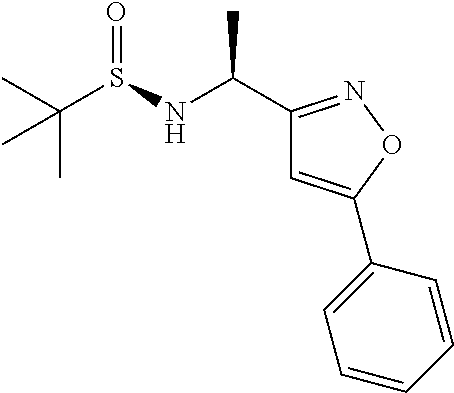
C(S(=O)NC(C1=NOC(C2=CC=CC=C2)=C1)C)(C)(C)C
